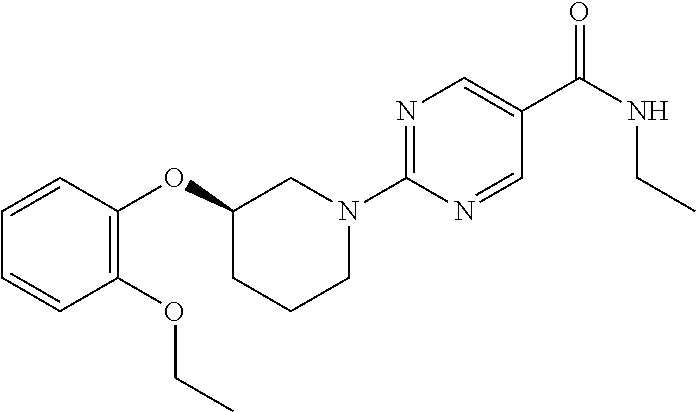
O(C1CCCN(C2=NC=C(C(NCC)=O)C=N2)C1)C1=C(OCC)C=CC=C1
